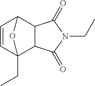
C1=CC2(CC)C3C(C1O2)C(=O)N(CC)C3=O
